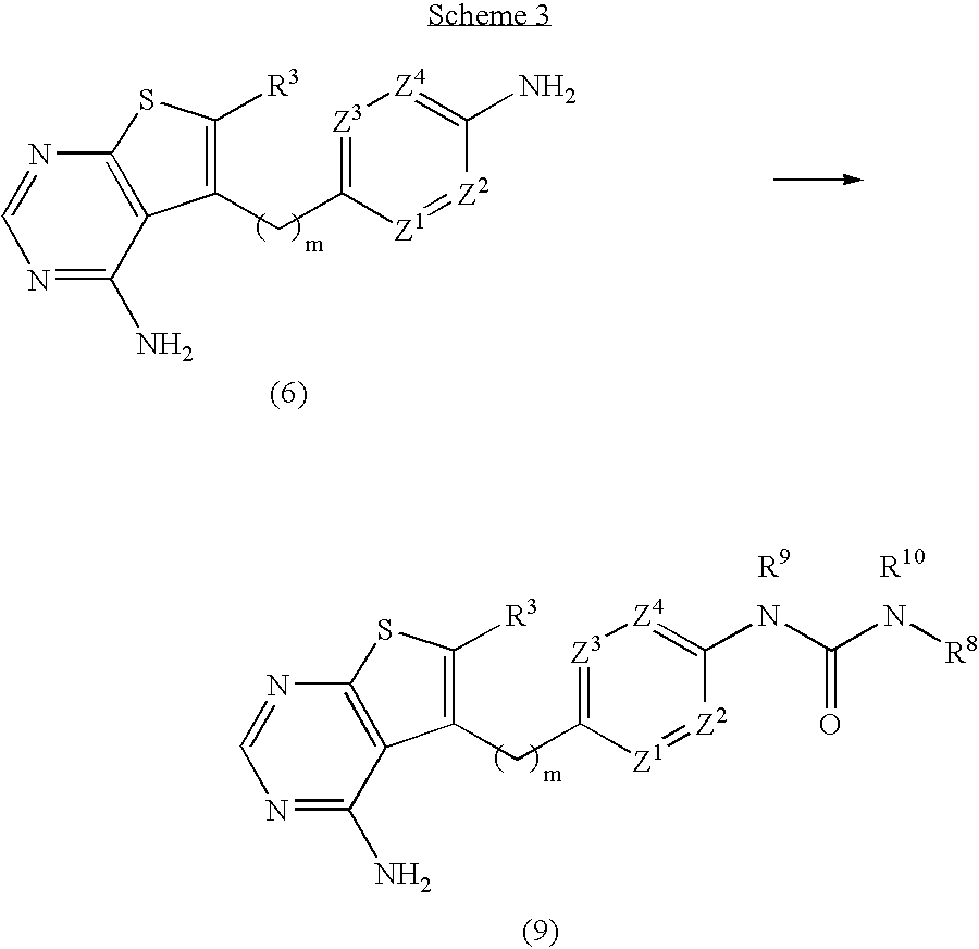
C1(CC2=[Z3][Z4]=C(N)[Z2]=[Z1]2)=C([R3])SC2=C1C(N)=NC=N2.C1(CC2=[Z3][Z4]=C(NC(N[R8])=O)[Z2]=[Z1]2)=C([R3])SC2=C1C(N)=NC=N2
